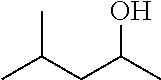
CC(CC(C)O)C
